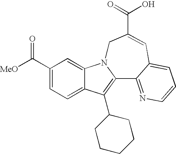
C12=CC=C(C([MeO])=O)C=C1N1C(=C2C2CCCCC2)C2=NC=CC=C2C=C(C(=O)O)C1
